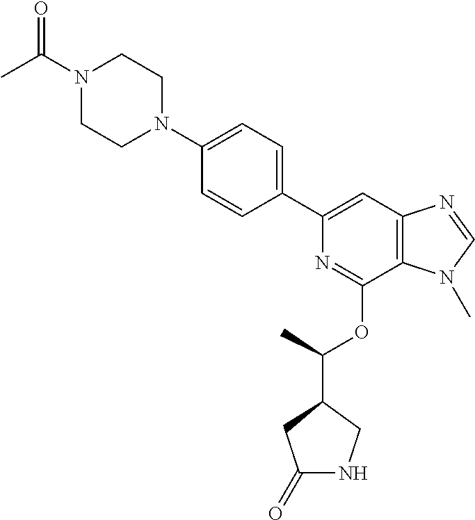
N1=C(OC(C)C2CNC(=O)C2)C2=C(C=C1C1=CC=C(N3CCN(C(C)=O)CC3)C=C1)N=CN2C
